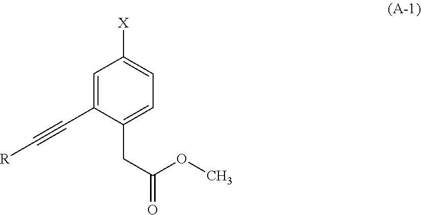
C1=C(C#C[R])C(CC(=O)OC)=CC=C1[X]
